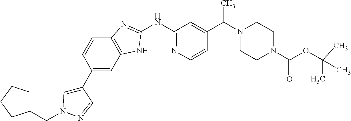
C12=C(NC(NC3=NC=CC(C(N4CCN(C(=O)OC(C)(C)C)CC4)C)=C3)=N1)C=C(C1=CN(CC3CCCC3)N=C1)C=C2
